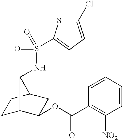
C1C2C(OC(C3=C([NO2])C=CC=C3)=O)CC(C1)C2NS(C1=CC=C(Cl)S1)(=O)=O
